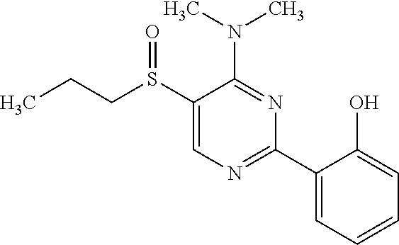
N(C1=NC(C2=CC=CC=C2O)=NC=C1S(CCC)=O)(C)C
